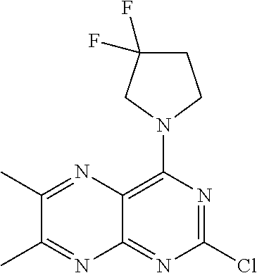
ClC1=NC(N2CCC(F)(F)C2)=C2C(=N1)N=C(C)C(C)=N2
